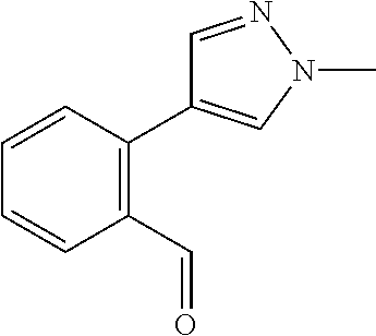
C1(C=O)=C(C2=CN(C)N=C2)C=CC=C1
